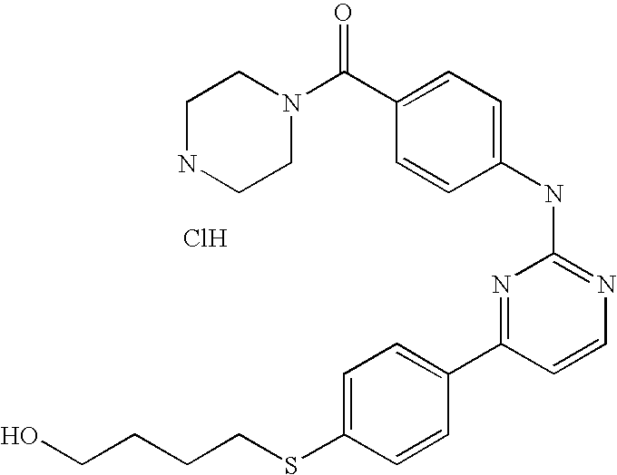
N1CCN(C(C2=CC=C(NC3=NC=CC(C4=CC=C(SCCCCO)C=C4)=N3)C=C2)=O)CC1.Cl
